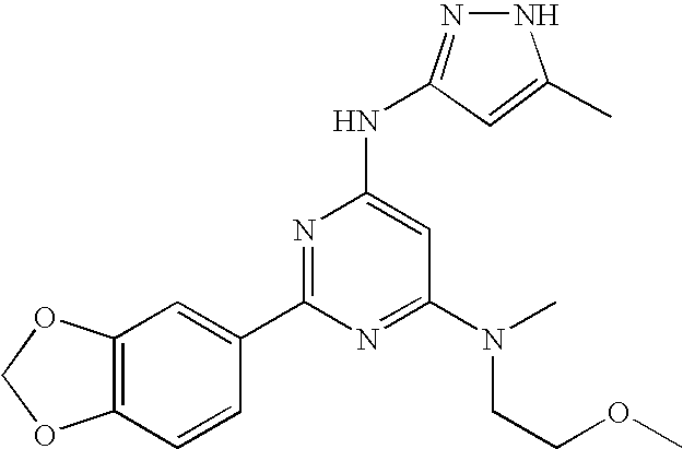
C1(C2=NC(NC3=NNC(C)=C3)=CC(N(CCOC)C)=N2)=CC2=C(C=C1)OCO2
